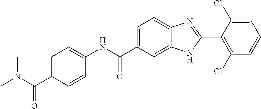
C1(NC(C2=CC=C3C(=C2)NC(C2=C(Cl)C=CC=C2Cl)=N3)=O)=CC=C(C(N(C)C)=O)C=C1
